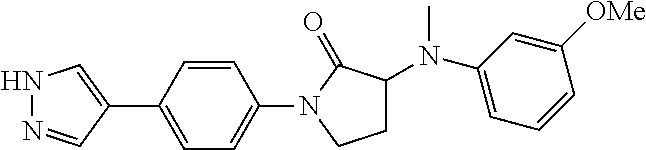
N1N=CC(C2=CC=C(N3CCC(N(C)C4=CC=CC([OMe])=C4)C3=O)C=C2)=C1
